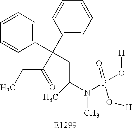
C1=CC=C(C(C2=CC=CC=C2)(CC(N(P(O[H])(=O)O[H])C)C)C(=O)CC)C=C1
